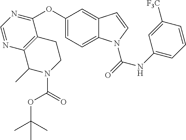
O(C1=CC=C2C(=C1)C=CN2C(NC1=CC=CC([F3C])=C1)=O)C1=NC=NC2=C1CCN(C(=O)OC(C)(C)C)C2C
